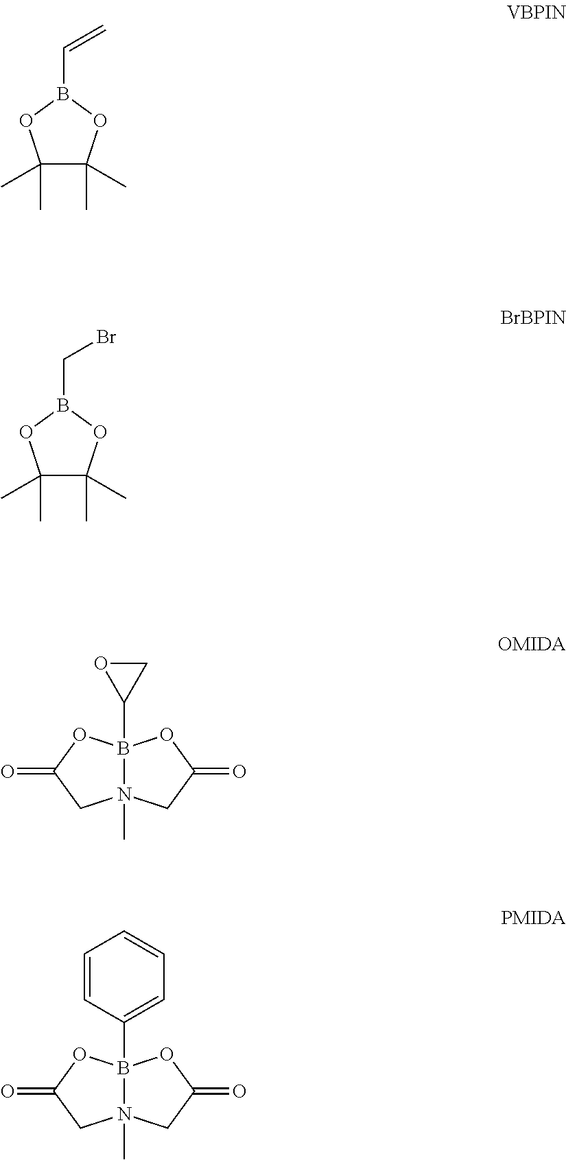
C1(C)(C)C(C)(C)OB(C=C)O1.C1(C)(C)C(C)(C)OB(CBr)O1.N12(C)B(C3CO3)(OC(=O)C1)OC(=O)C2.N12(C)B(C3=CC=CC=C3)(OC(=O)C1)OC(=O)C2
